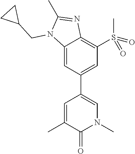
C12=CC(C3=CN(C)C(=O)C(C)=C3)=CC(S(=O)(C)=O)=C1N=C(C)N2CC1CC1
